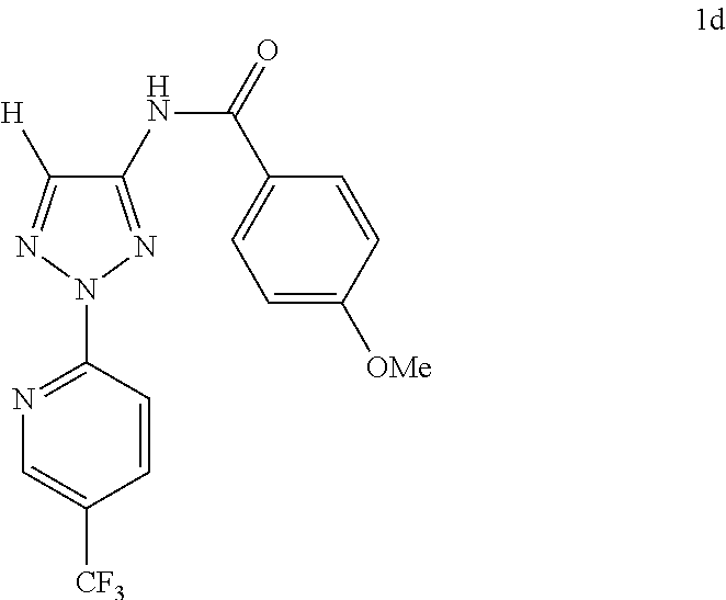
C1(NC(C2=CC=C([OMe])C=C2)=O)=NN(C2=NC=C([CF3])C=C2)N=C1[H]
